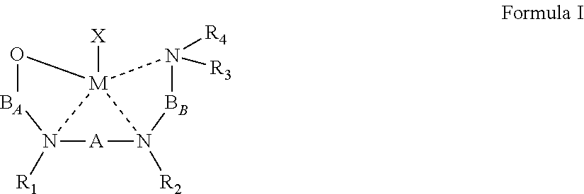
[X][M]123O[BA]N1([R1])[A]N2([R2])[BB]N3([R4])[R3]
